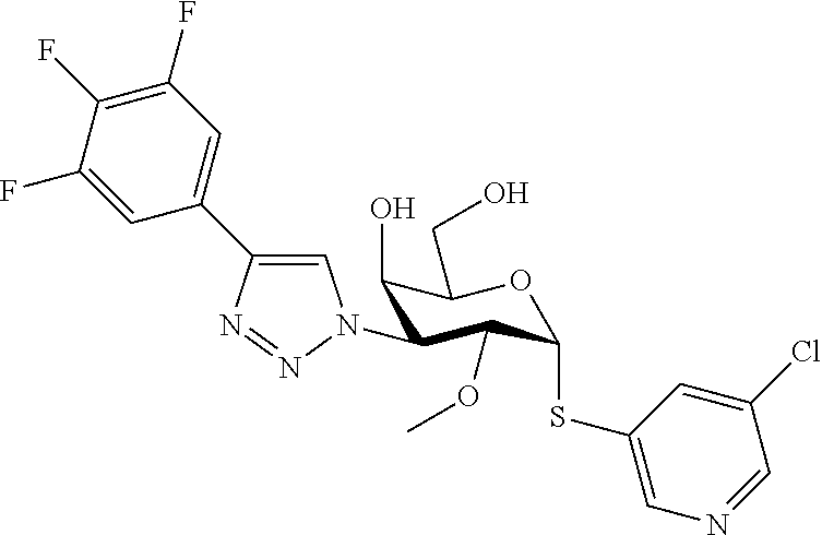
C1=C(C2=CN(C3C(O)C(CO)OC(SC4=CN=CC(Cl)=C4)C3OC)N=N2)C=C(F)C(F)=C1F
